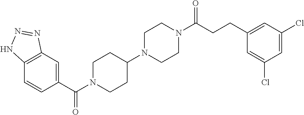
C1(C(N2CCC(N3CCN(C(CCC4=CC(Cl)=CC(Cl)=C4)=O)CC3)CC2)=O)=CC2=C(C=C1)NN=N2
